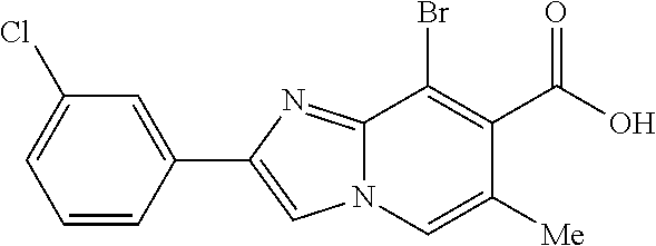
C1(Br)=C(C(=O)O)C([Me])=CN2C1=NC(C1=CC(Cl)=CC=C1)=C2
